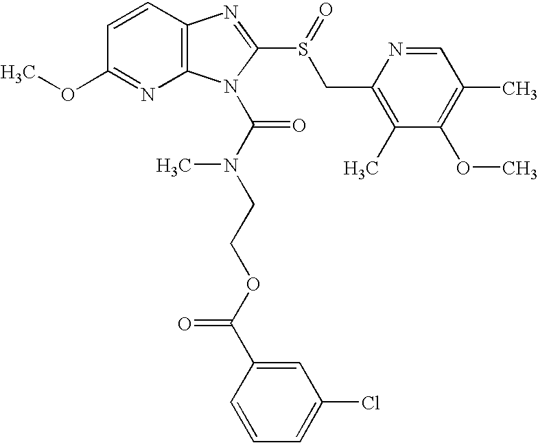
C12=C(C=CC(OC)=N1)N=C(S(=O)CC1=C(C)C(OC)=C(C)C=N1)N2C(N(CCOC(C1=CC(Cl)=CC=C1)=O)C)=O
